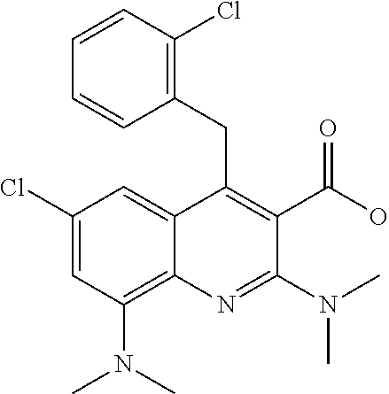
C1(Cl)=CC(N(C)C)=C2C(=C1)C(CC1=C(Cl)C=CC=C1)=C(C(O)=O)C(N(C)C)=N2
